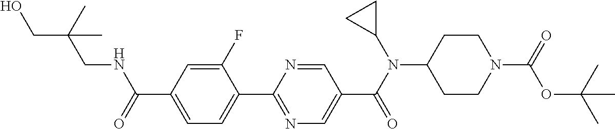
C1(C(=O)NCC(CO)(C)C)=CC=C(C2=NC=C(C(N(C3CC3)C3CCN(C(=O)OC(C)(C)C)CC3)=O)C=N2)C(F)=C1
